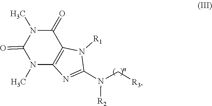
[R2]N(C1=NC2=C(N1[R1])C(=O)N(C)C(=O)N2C)C[R3]
